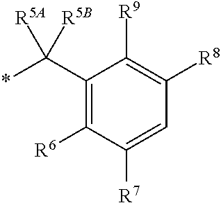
C1(C(*)([R5B])[R5A])=C([R6])C([R7])=CC([R8])=C1[R9]
